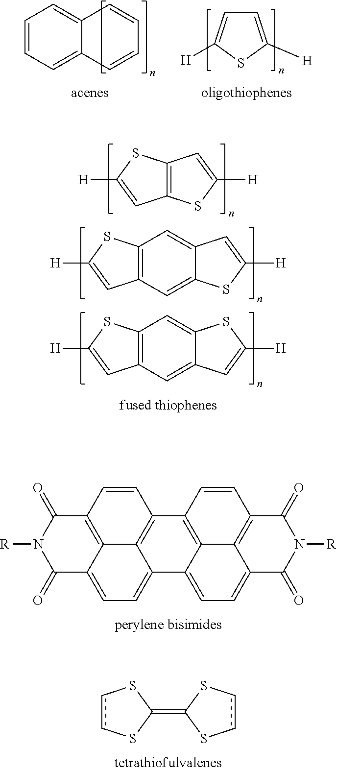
C12=C3C(=CC=C4C3=C(C=C1)C(=O)N([R])C4=O)C1=CC=C3C4=C(C=CC2=C14)C(=O)N([R])C3=O.c1cSC(=C2SccS2)S1.C12=C(SC([H])=C1)C=C([H])S2.C12=C(C=C3C(=C1)C=C([H])S3)C=C([H])S2.C12=C(C=C3C(=C1)SC([H])=C3)C=C([H])S2.C1=CC=C2C(=C1)C=CC=C2.C1=C([H])SC([H])=C1
